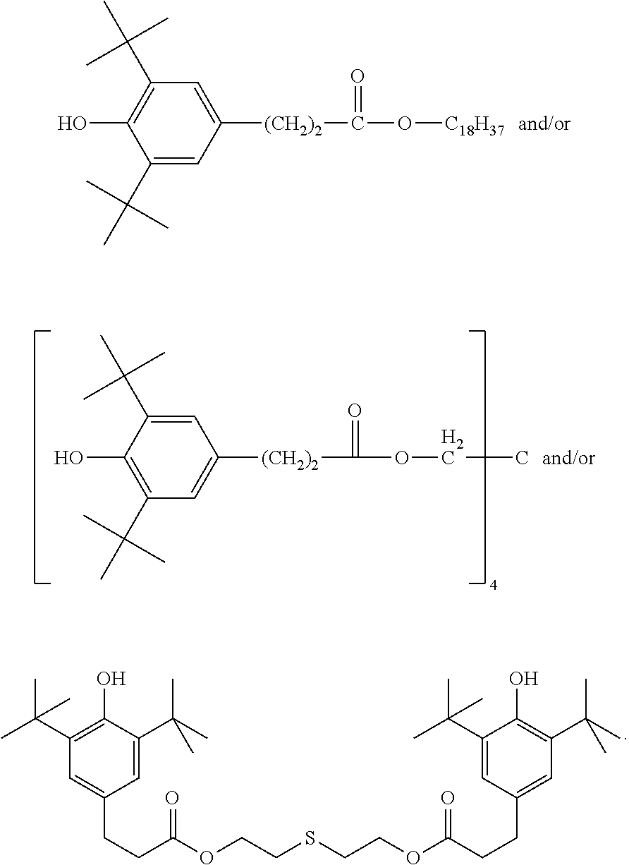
C1=C([(CH2)2]C(O[C18H37])=O)C=C(C(C)(C)C)C(O)=C1C(C)(C)C.C1=C(C(C)(C)C)C(O)=C(C(C)(C)C)C=C1CCC(OCCSCCOC(CCC1=CC(C(C)(C)C)=C(O)C(C(C)(C)C)=C1)=O)=O.C1=C(C(C)(C)C)C(O)=C(C(C)(C)C)C=C1[(CH2)2]C(OCC)=O
